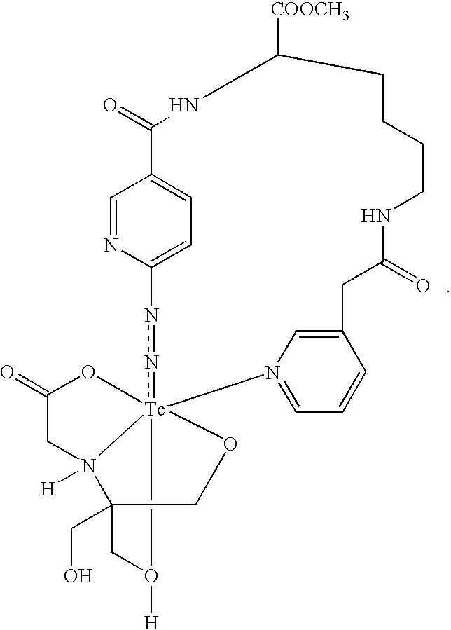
C1=NC2=CC=C1C(=O)NC([COOCH3])CCCCNC(=O)CC1=CN(=CC=C1)[Tc]134(nn2)OC(=O)CN1([H])C(CO)(CO3[H])CO4
